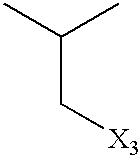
C(C[X3])(C)C
